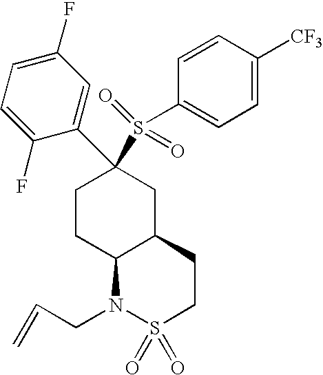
C1CC2C(CC1(C1=CC(F)=CC=C1F)S(C1=CC=C([CF3])C=C1)(=O)=O)CCS(=O)(=O)N2CC=C
